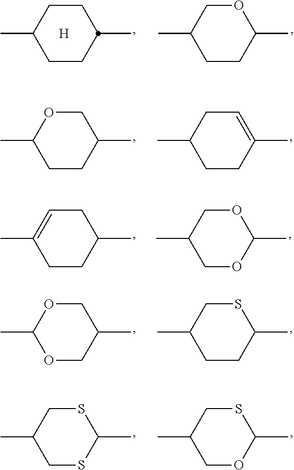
C1CC(C)CCC1C.[H].O1CC(C)CCC1C.C1OC(C)CCC1C.C1=C(C)CCC(C)C1.C1C=C(C)CCC1C.O1CC(C)COC1C.C1OC(C)OCC1C.S1CC(C)CCC1C.S1CC(C)CSC1C.S1CC(C)COC1C
